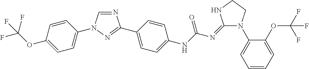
C1=CC(OC(F)(F)F)=CC=C1N1C=NC(C2=CC=C(NC(N=C3N(C4=CC=CC=C4OC(F)(F)F)CCN3)=O)C=C2)=N1
